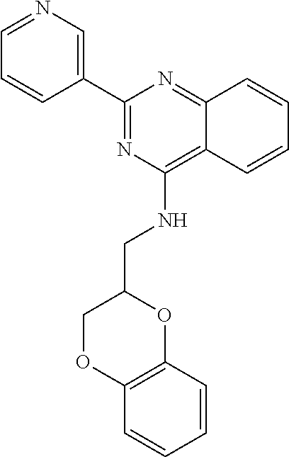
C1(C2=CN=CC=C2)=NC(NCC2COC3=C(O2)C=CC=C3)=C2C(=N1)C=CC=C2
